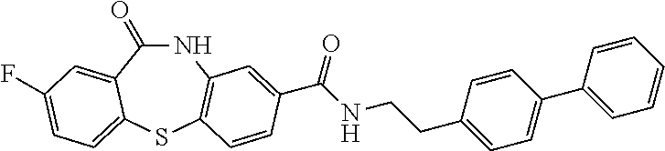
N1C(=O)C2=CC(F)=CC=C2SC2=C1C=C(C(NCCC1=CC=C(C3=CC=CC=C3)C=C1)=O)C=C2
